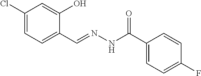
C1(Cl)=CC=C(C=NNC(=O)C2=CC=C(F)C=C2)C(O)=C1
